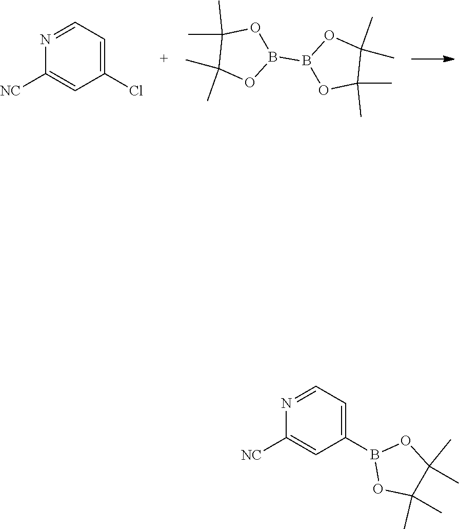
N1=CC=C(Cl)C=C1[NC].C1(C)(C)OB(B2OC(C)(C)C(C)(C)O2)OC1(C)C.N1=CC=C(B2OC(C)(C)C(C)(C)O2)C=C1[NC]
